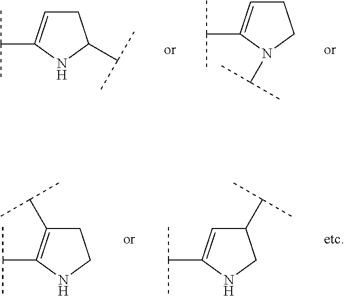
C1C=C(C(C)C)NC1C(C)C.C1C=C(C(C)C)N(C(C)C)C1.C1C(C(C)C)=C(C(C)C)NC1.C1(C(C)C)C=C(C(C)C)NC1
